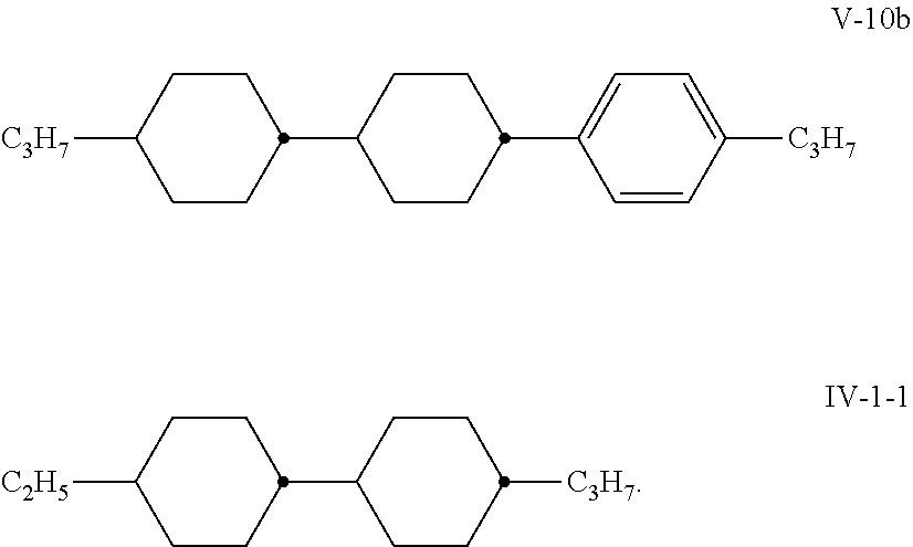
C1CC([C3H7])CCC1C1CCC(C2=CC=C([C3H7])C=C2)CC1.C1CC([C2H5])CCC1C1CCC([C3H7])CC1
